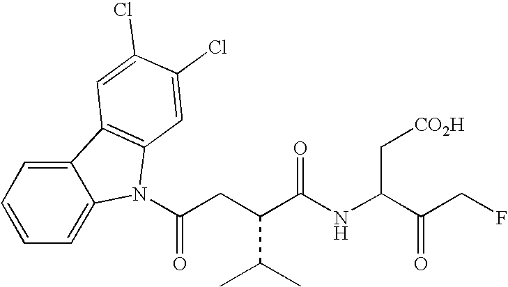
C12=CC=CC=C1N(C(=O)CC(C(C)C)C(NC(C[CO2H])C(CF)=O)=O)C1=C2C=C(Cl)C(Cl)=C1
